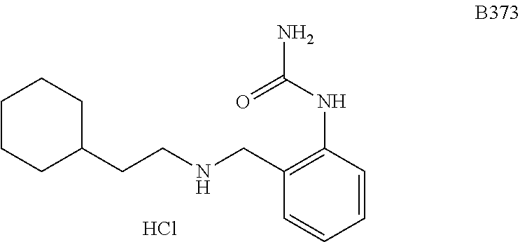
C1CCC(CCNCC2=C(NC(N)=O)C=CC=C2)CC1.Cl
